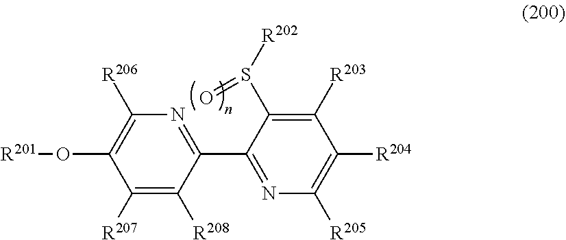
C1(C2=NC([R205])=C([R204])C([R203])=C2S([R202])=O)=NC([R206])=C(O[R201])C([R207])=C1[R208]
